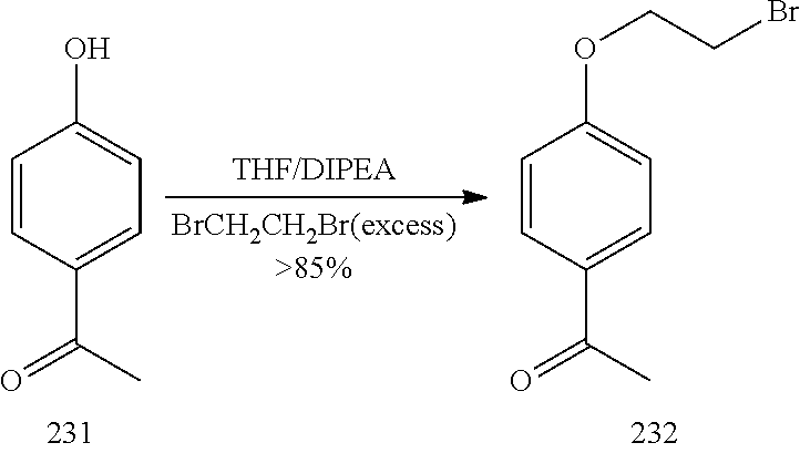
C1=CC(C(C)=O)=CC=C1O.C1=CC(C(C)=O)=CC=C1OCCBr
